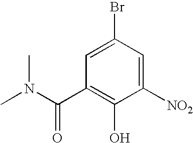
CN(C(C1=C(O)C([NO2])=CC(Br)=C1)=O)C
